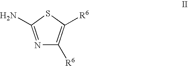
N1=C(N)SC([R6])=C1[R6]
